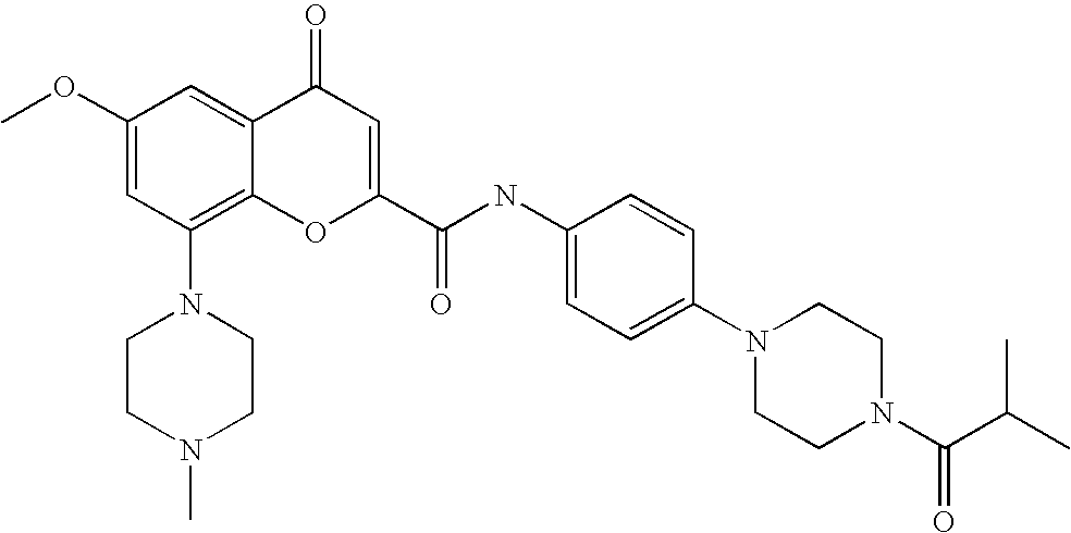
C1CN(C)CCN1C1=C2C(=CC(OC)=C1)C(=O)C=C(C(=O)NC1=CC=C(N3CCN(C(C(C)C)=O)CC3)C=C1)O2
